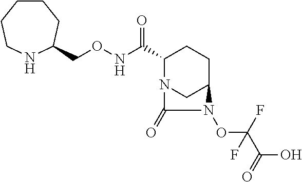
C(ONC(C1N2CC(CC1)N(OC(C(O)=O)(F)F)C2=O)=O)C1NCCCCC1
